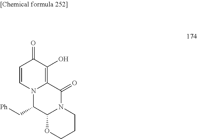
C12=C(O)C(=O)C=CN1C(C[Ph])C1N(C2=O)CCCO1
